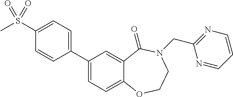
C1(S(C)(=O)=O)=CC=C(C2=CC=C3C(=C2)C(=O)N(CC2=NC=CC=N2)CCO3)C=C1
